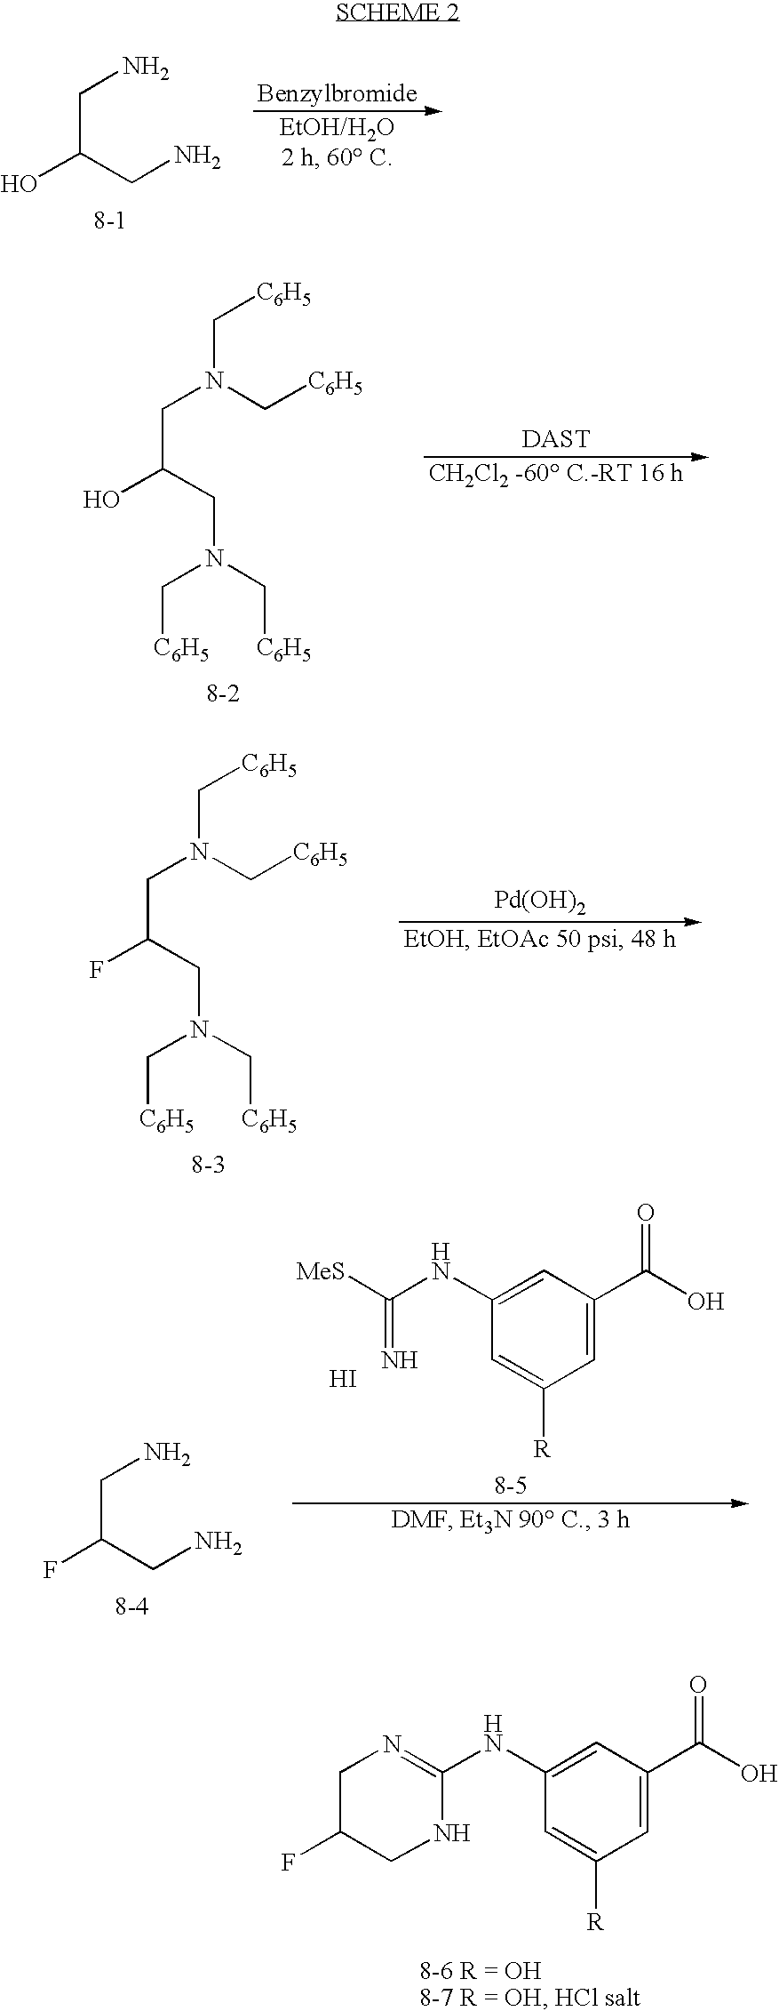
C(C(CN)O)N.C(N(C[C6H5])CC(O)CN(C[C6H5])C[C6H5])[C6H5].C(N(C[C6H5])CC(F)CN(C[C6H5])C[C6H5])[C6H5].[Pd(OH)2].[MeS]C(NC1=CC(C(O)=O)=CC([R])=C1)=N.I.C(C(CN)F)N.C1(NC2=CC(C(O)=O)=CC([R])=C2)=NCC(F)CN1
